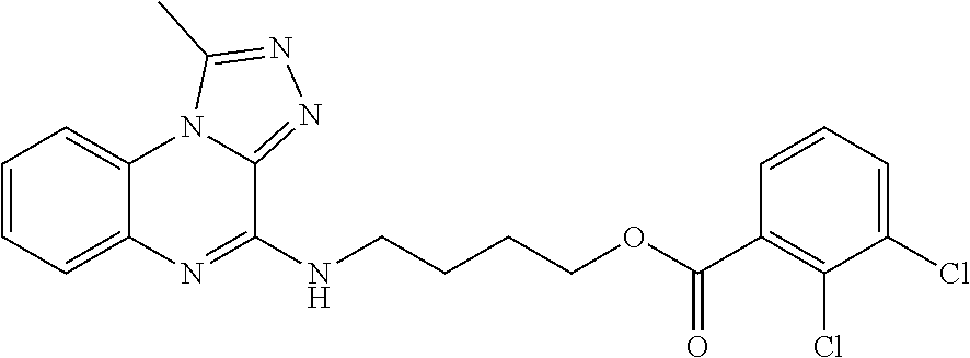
C1=CC=C2C(=C1)N1C(=NN=C1C)C(NCCCCOC(C1=C(Cl)C(Cl)=CC=C1)=O)=N2
